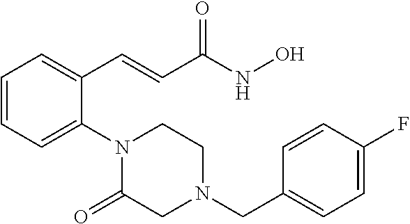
C1=CC=C(C=CC(NO)=O)C(N2CCN(CC3=CC=C(F)C=C3)CC2=O)=C1
